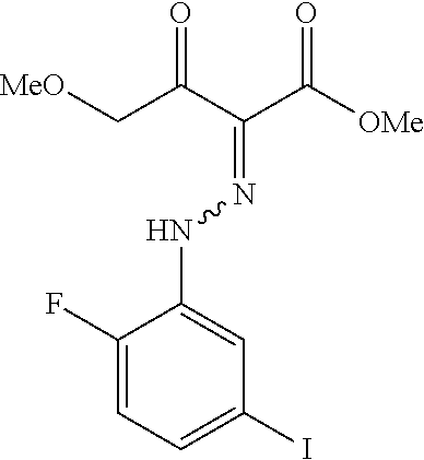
C(C(C(=NNC1=CC(I)=CC=C1F)C([OMe])=O)=O)[MeO]
